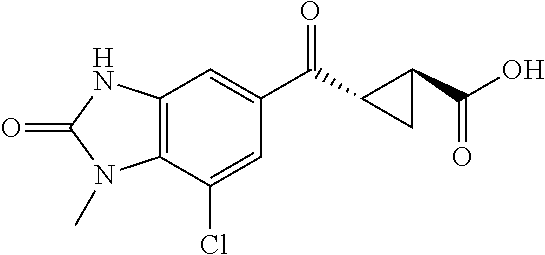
C1(Cl)=CC(C(C2C(C(=O)O)C2)=O)=CC2=C1N(C)C(=O)N2
